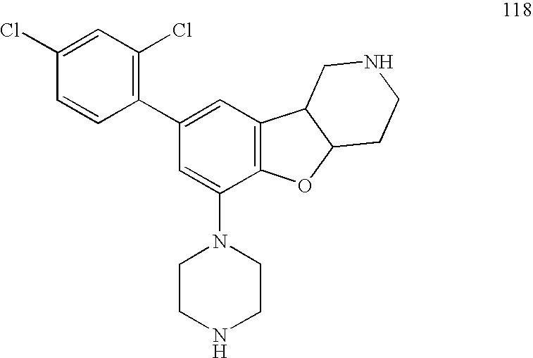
C1=C(Cl)C=CC(C2=CC3=C(C(N4CCNCC4)=C2)OC2C3CNCC2)=C1Cl
